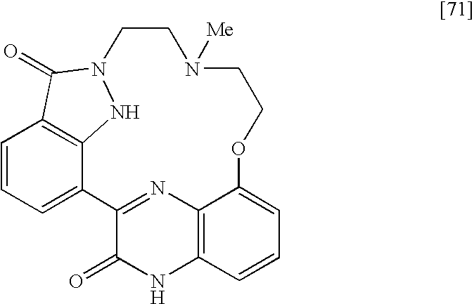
C1=CC=C2C3=C1C(=O)N(N3)CCN([Me])CCOC1=CC=CC3=C1N=C2C(=O)N3
